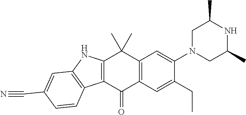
N1(C2=CC3=C(C=C2CC)C(=O)C2=C(C3(C)C)NC3=C2C=CC(C#N)=C3)CC(C)NC(C)C1
